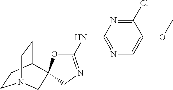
C1CC2CCN1CC21OC(NC2=NC=C(OC)C(Cl)=N2)=NC1
